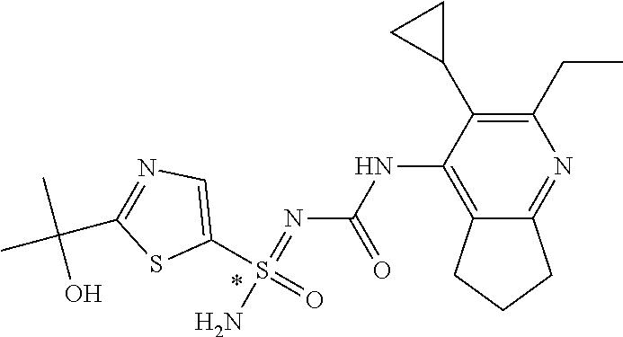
N(C1=C2C(=NC(CC)=C1C1CC1)CCC2)C(N=S(N)(C1=CN=C(C(C)(C)O)S1)=O)=O
